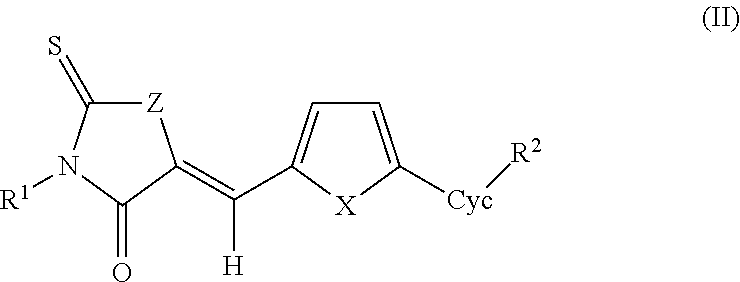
[Z]1C(=S)N([R1])C(=O)C1=C([H])C1=CC=C([Cyc][R2])[X]1
